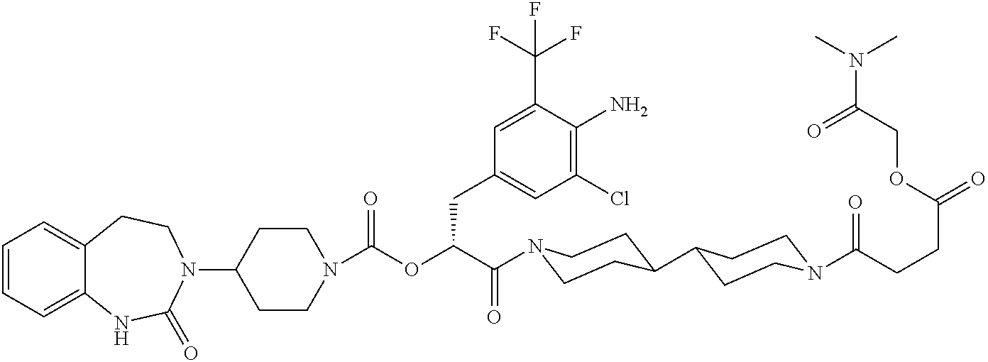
C1=CC=C2C(=C1)CCN(C1CCN(C(OC(C(=O)N3CCC(C4CCN(C(=O)CCC(=O)OCC(N(C)C)=O)CC4)CC3)CC3=CC(Cl)=C(N)C(C(F)(F)F)=C3)=O)CC1)C(=O)N2
